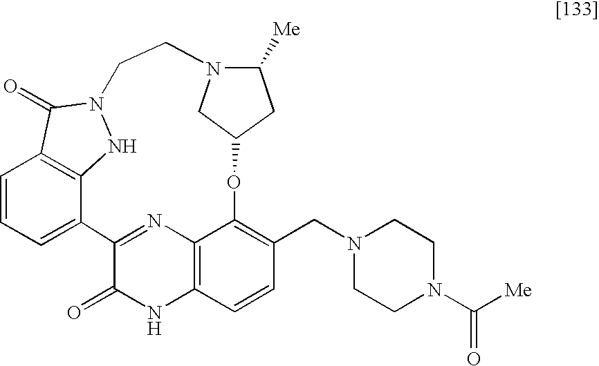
C1=CC=C2C3=C1C(=O)N(N3)CCN1C([Me])CC(OC3=C(CN4CCN(C([Me])=O)CC4)C=CC4=C3N=C2C(=O)N4)C1
